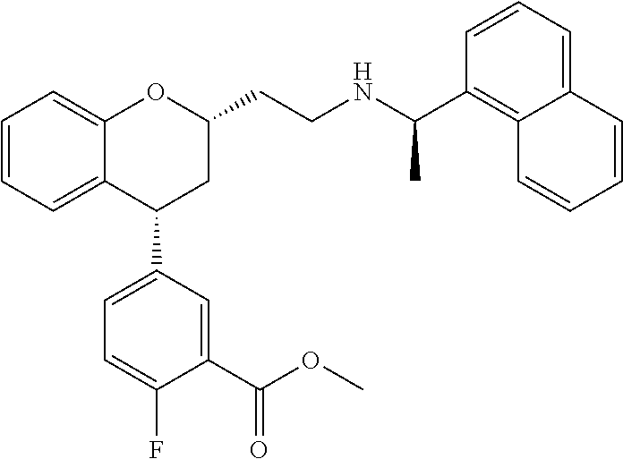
C1(C2=CC=C(F)C(C(OC)=O)=C2)CC(CCNC(C2=C3C(=CC=C2)C=CC=C3)C)OC2=CC=CC=C12
